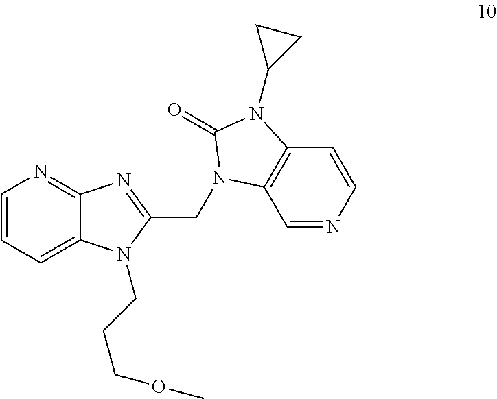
C1=CC=C2C(=N1)N=C(CN1C3=C(C=CN=C3)N(C3CC3)C1=O)N2CCCOC
